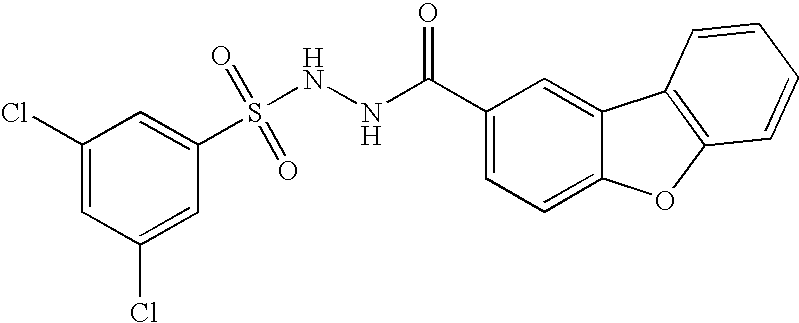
C1(Cl)=CC(Cl)=CC(S(NNC(C2=CC=C3C(=C2)C2=C(O3)C=CC=C2)=O)(=O)=O)=C1
